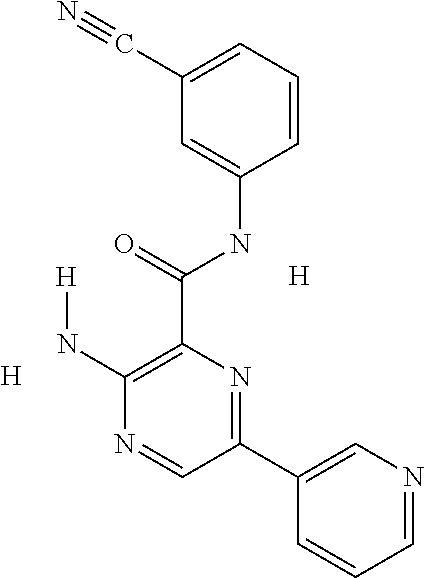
[H].[H].C1(C(NC2=CC(C#N)=CC=C2)=O)=C(N[H])N=CC(C2=CN=CC=C2)=N1
